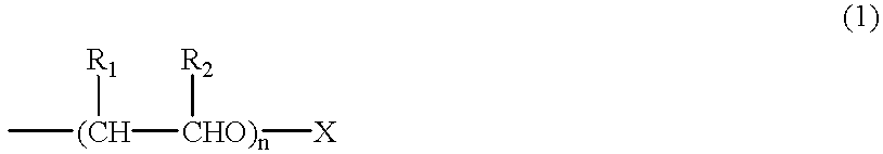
C[(CH]([CHO)n]([X])[R2])[R1]
